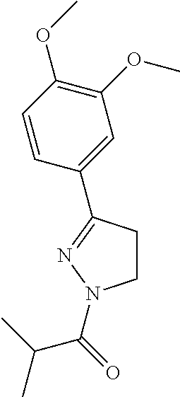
C1CC(C2=CC(OC)=C(OC)C=C2)=NN1C(C(C)C)=O
